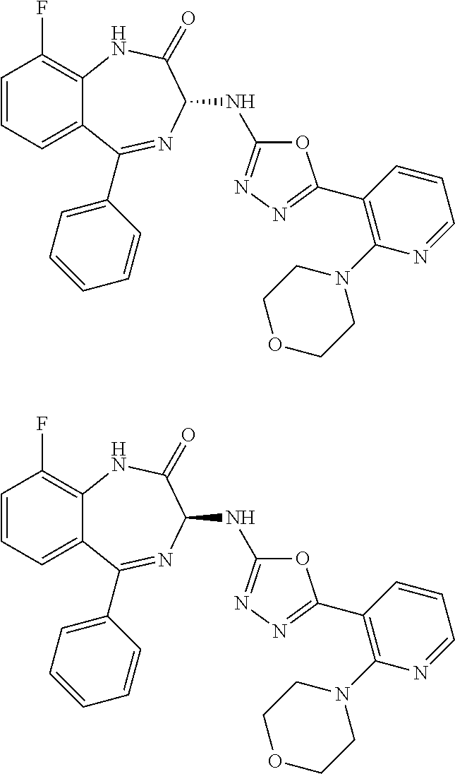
C1=CC=C2C(=C1F)NC(=O)C(NC1=NN=C(C3=C(N4CCOCC4)N=CC=C3)O1)N=C2C1=CC=CC=C1.C1=CC=C2C(=C1F)NC(=O)C(NC1=NN=C(C3=C(N4CCOCC4)N=CC=C3)O1)N=C2C1=CC=CC=C1
